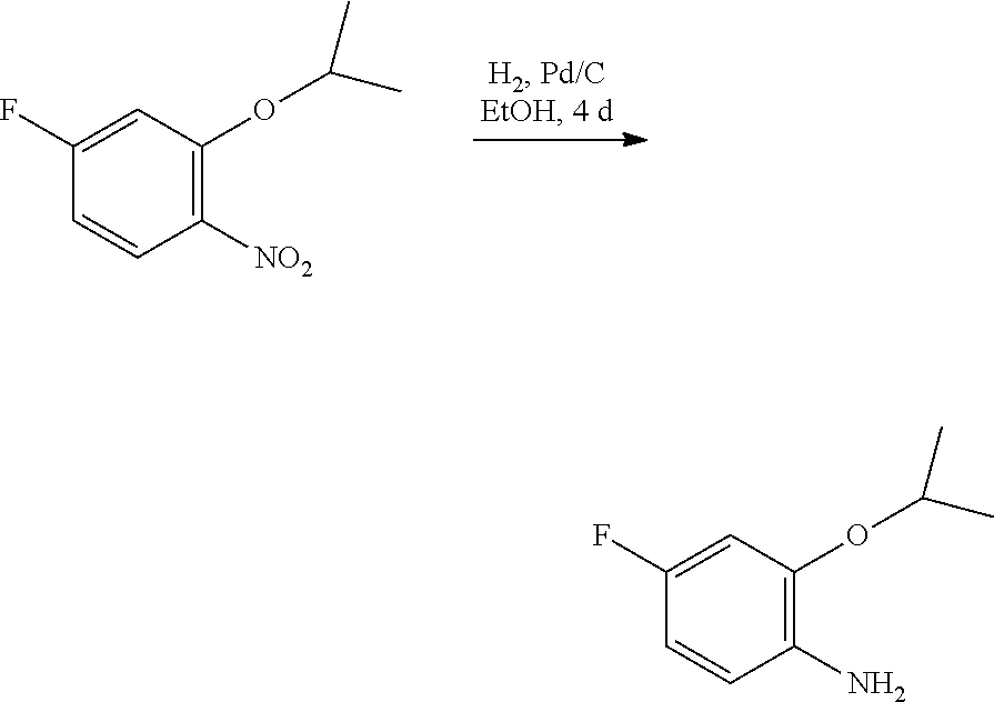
C1(F)=CC(OC(C)C)=C([NO2])C=C1.C1(F)=CC(OC(C)C)=C(N)C=C1
